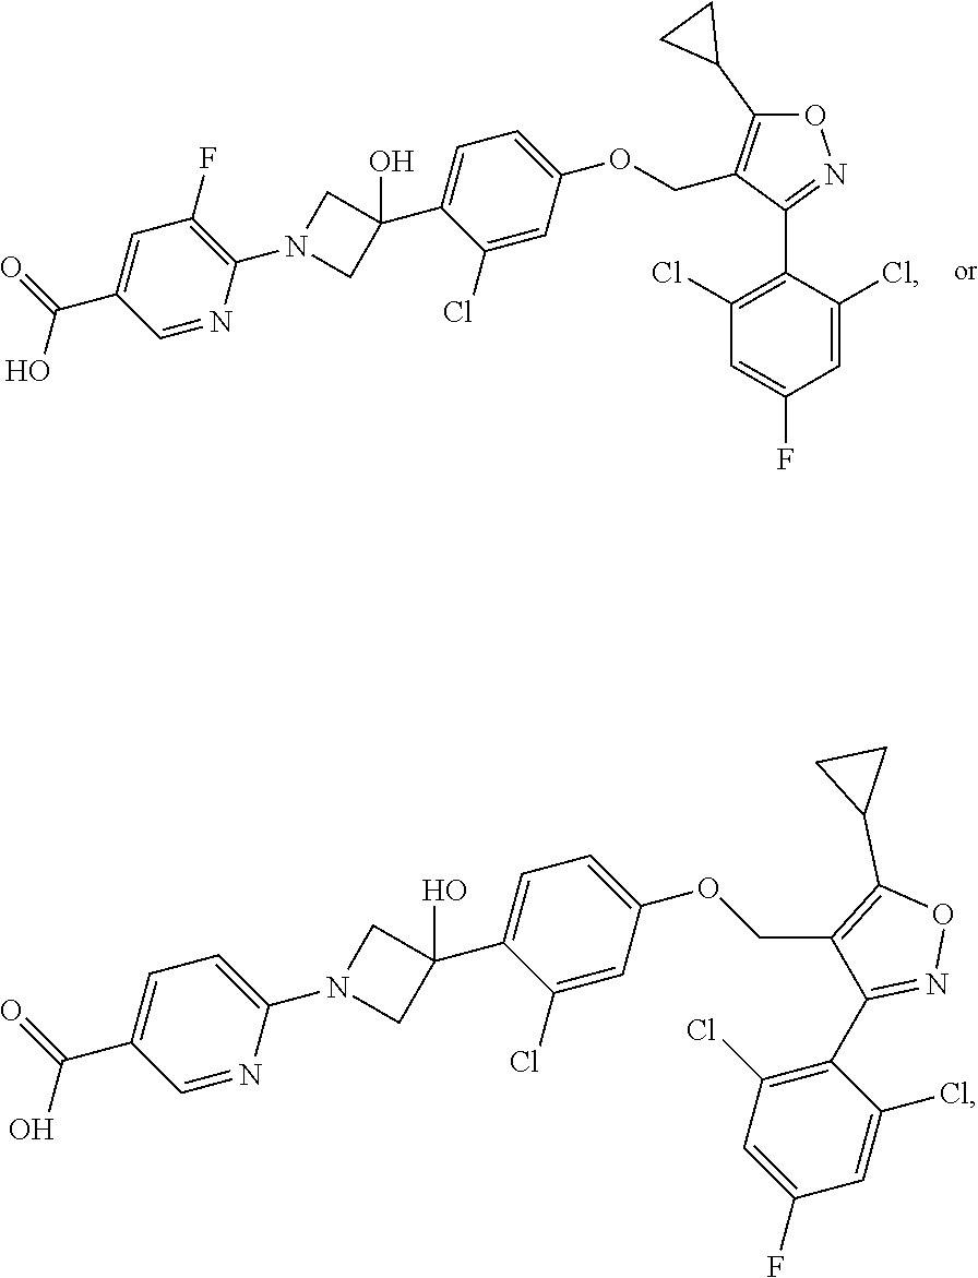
C1=C(C(=O)O)C=NC(N2CC(C3=CC=C(OCC4=C(C5CC5)ON=C4C4=C(Cl)C=C(F)C=C4Cl)C=C3Cl)(O)C2)=C1F.C1=C(C(=O)O)C=NC(N2CC(C3=CC=C(OCC4=C(C5CC5)ON=C4C4=C(Cl)C=C(F)C=C4Cl)C=C3Cl)(O)C2)=C1
